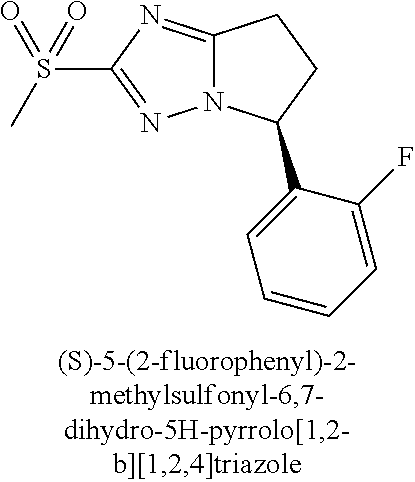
C12=NC(S(=O)(C)=O)=NN1C(C1=CC=CC=C1F)CC2
